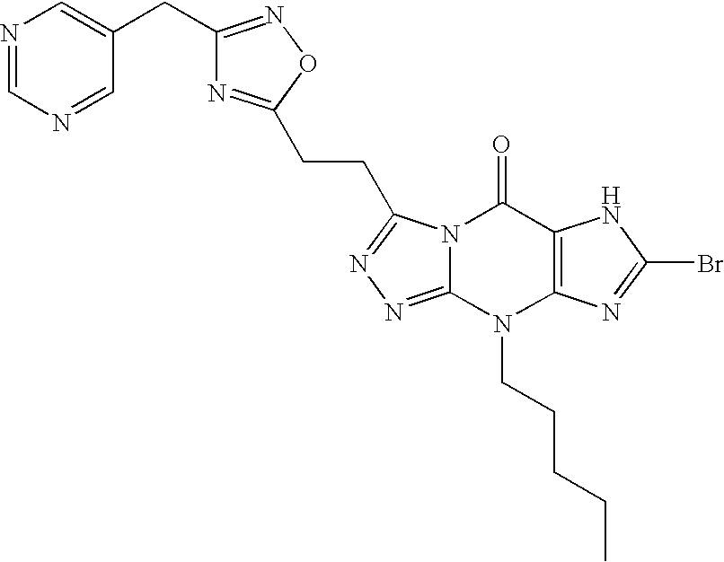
N12C(=NN=C1CCC1=NC(CC3=CN=CN=C3)=NO1)N(CCCCC)C1=C(C2=O)NC(Br)=N1
